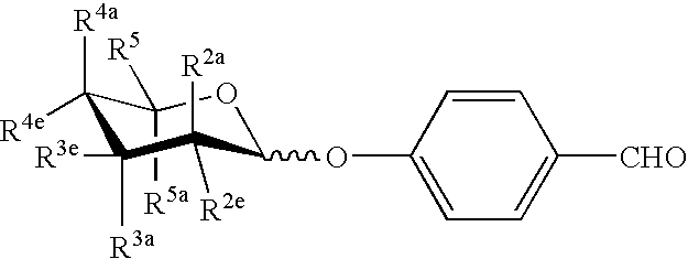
C1([R5a])([R5])C([R4a])([R4e])C([R3e])([R3a])C([R2a])([R2e])C(OC2=CC=C([CHO])C=C2)O1
